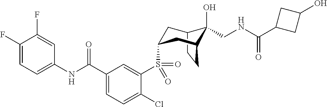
C1(F)=CC=C(NC(C2=CC=C(Cl)C(S(=O)(=O)C3CC4C(O)(CNC(=O)C5CC(O)C5)C(CC4)C3)=C2)=O)C=C1F
